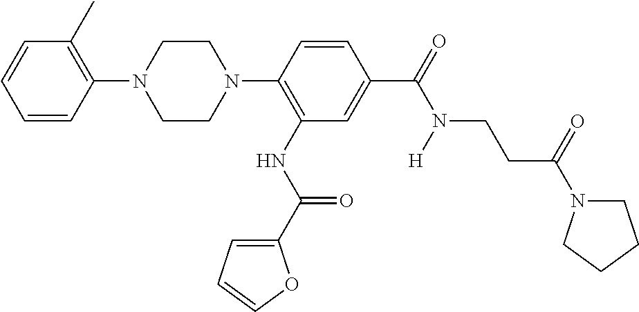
C1=CC(N2CCN(C3=C(NC(C4=CC=CO4)=O)C=C(C(=O)N([H])CCC(N4CCCC4)=O)C=C3)CC2)=C(C)C=C1
